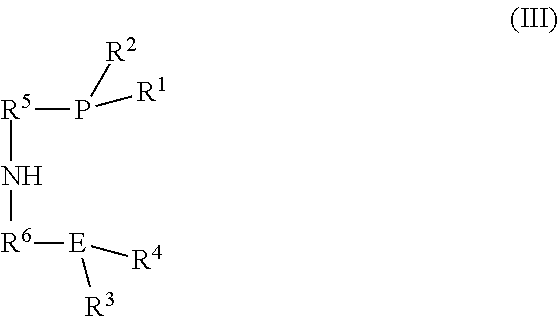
[R5](P([R1])[R2])N[R6][E]([R3])[R4]
